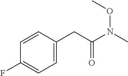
C1=C(CC(N(C)OC)=O)C=CC(F)=C1
